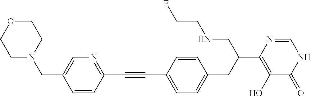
C1(C#CC2=CC=C(CC(CNCCF)C3=C(O)C(=O)NC=N3)C=C2)=NC=C(CN2CCOCC2)C=C1
